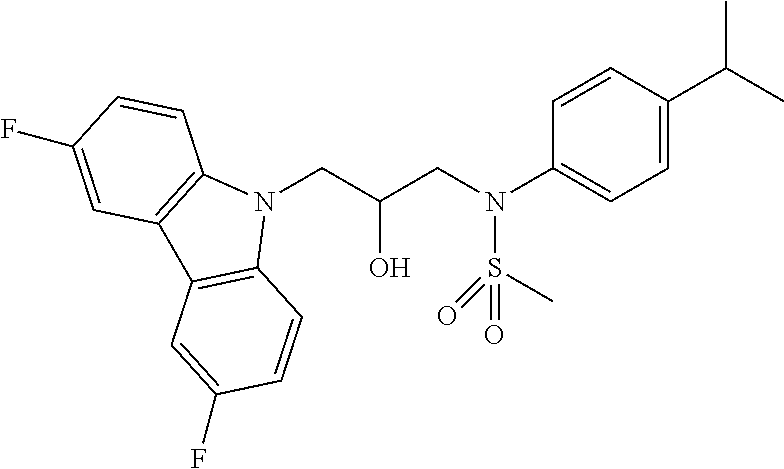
N1(CC(CN(S(C)(=O)=O)C2=CC=C(C(C)C)C=C2)O)C2=C(C3=C1C=CC(F)=C3)C=C(F)C=C2
